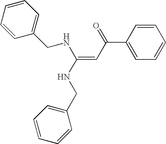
C1=CC(C(=O)C=C(NCC2=CC=CC=C2)NCC2=CC=CC=C2)=CC=C1
